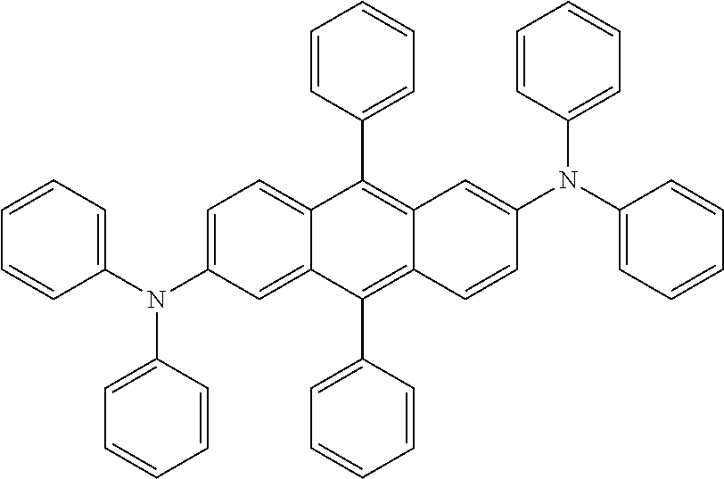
C1=C(N(C2=CC=CC=C2)C2=CC=CC=C2)C=C2C(=C1)C(C1=CC=CC=C1)=C1C(=C2C2=CC=CC=C2)C=CC(N(C2=CC=CC=C2)C2=CC=CC=C2)=C1
